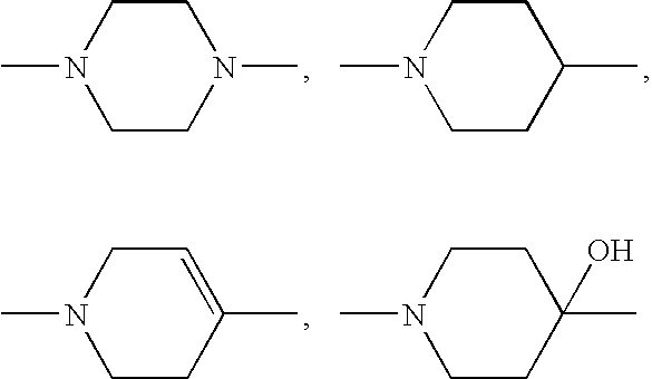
C1CN(C)CCN1C.C1CC(C)CCN1C.C1CC(C)=CCN1C.C1CC(C)(O)CCN1C
